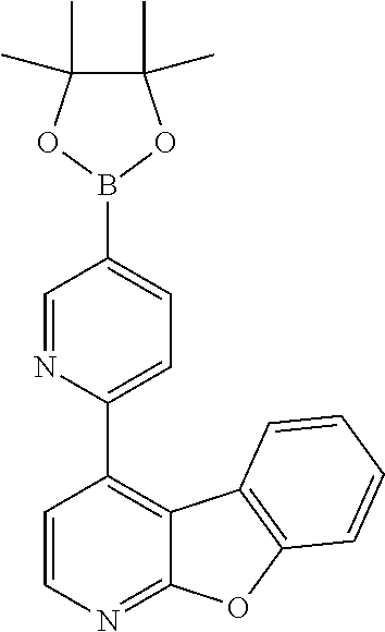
C1(C2=CC=C(B3OC(C)(C)C(C)(C)O3)C=N2)=C2C(=NC=C1)OC1=C2C=CC=C1
